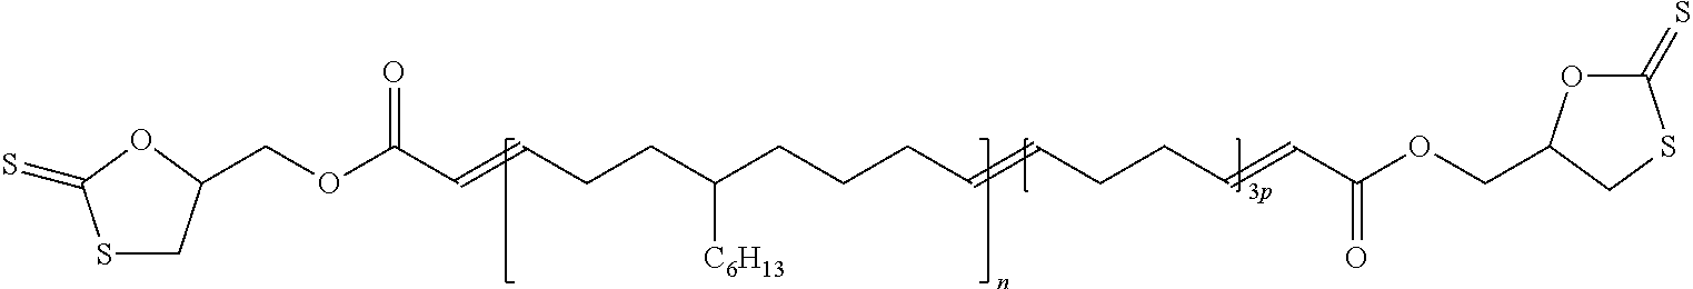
C(OC(C=CCCC(CCCC=CCCC=CC(OCC1OC(=S)SC1)=O)[C6H13])=O)C1CSC(=S)O1
